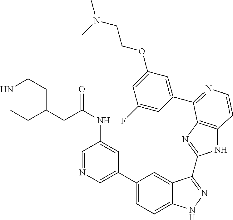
C1(C2=CN=CC(NC(=O)CC3CCNCC3)=C2)=CC=C2C(=C1)C(C1=NC3=C(N1)C=CN=C3C1=CC(OCCN(C)C)=CC(F)=C1)=NN2
